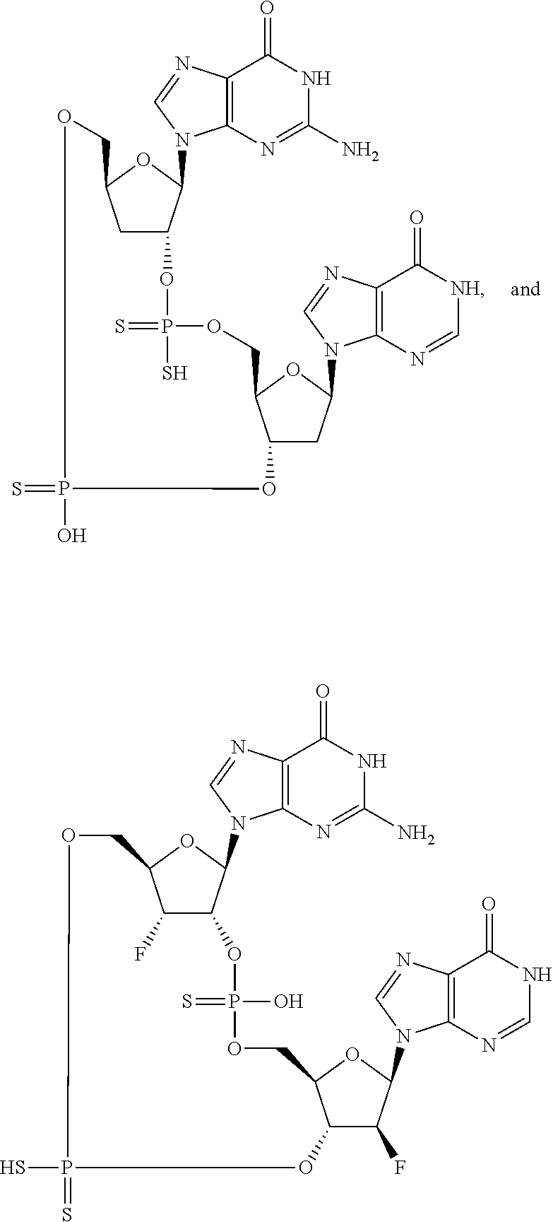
C1C2C(N3C4=C(N=C3)C(=O)NC(N)=N4)OC1COP(O)(=S)OC1CC(N3C4=C(N=C3)C(=O)[NH]C=N4)OC1COP(=S)(S)O2.C1OP(S)(=S)OC2C(F)C(N3C4=C(N=C3)C(=O)NC=N4)OC2COP(=S)(O)OC2C(F)C1OC2N1C2=C(N=C1)C(=O)NC(N)=N2
